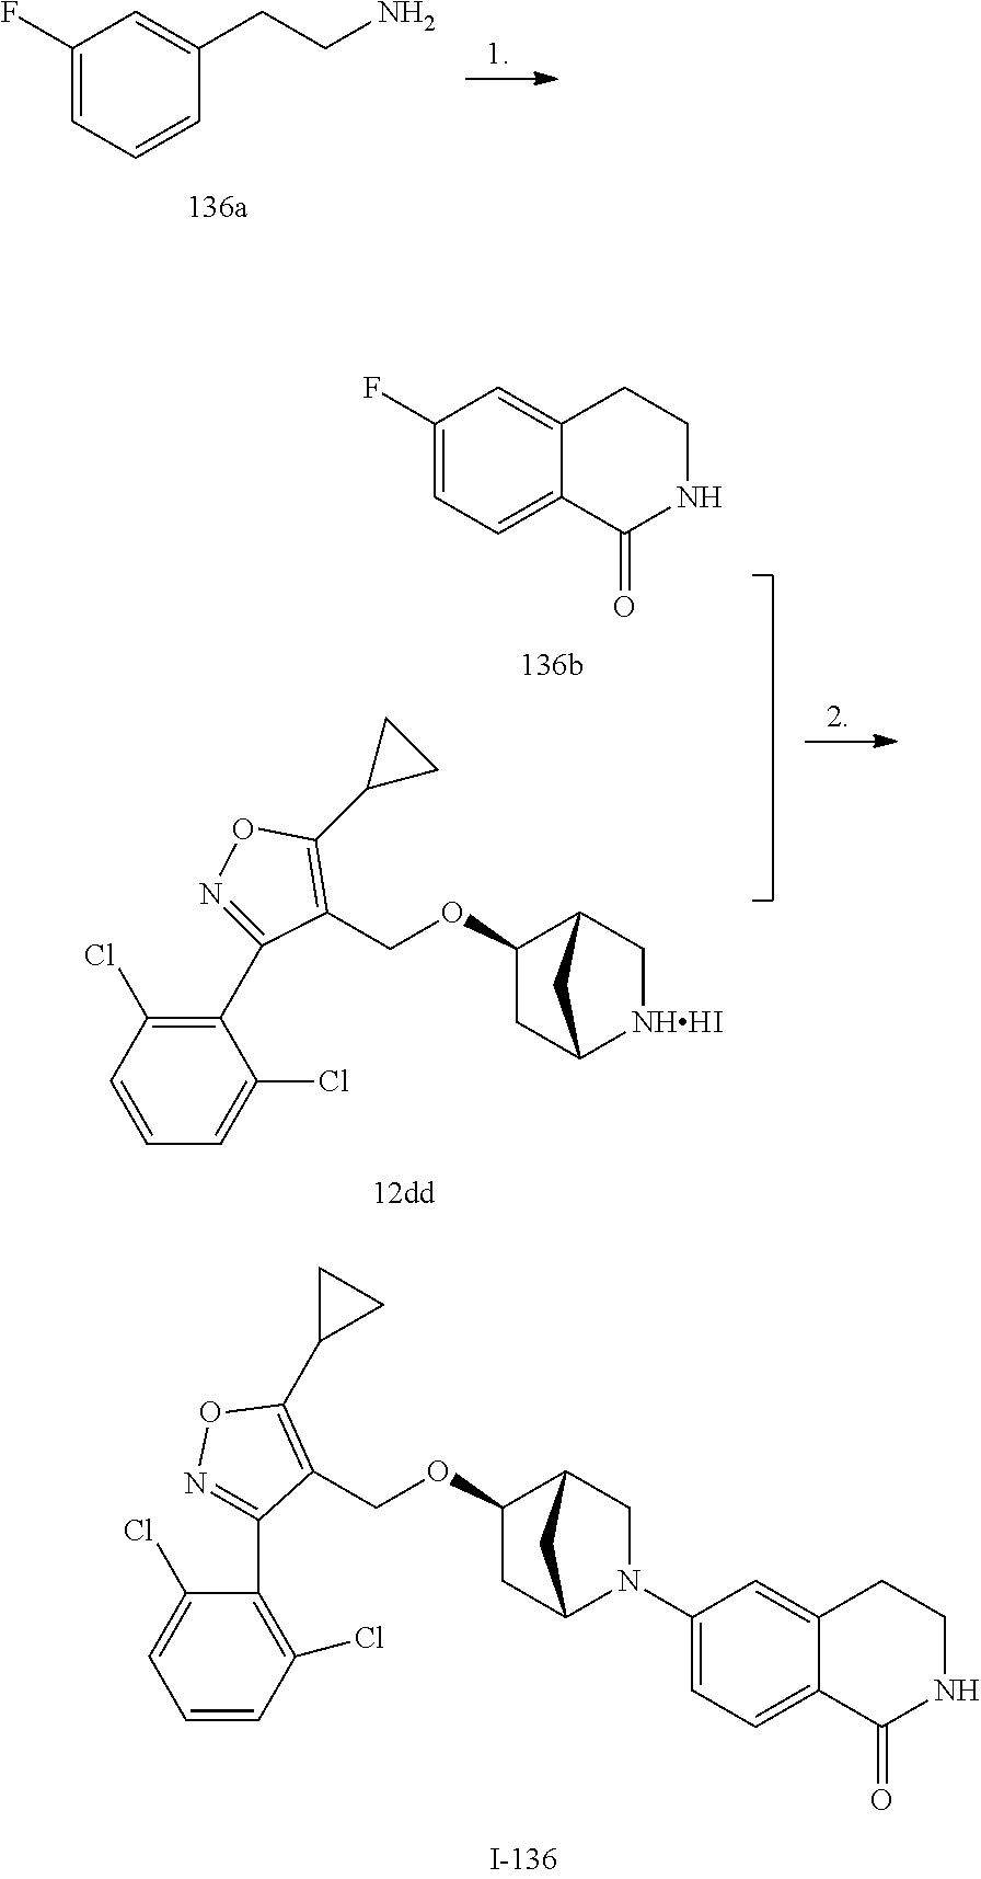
FC1=CC=CC(CCN)=C1.O(C1CC2N(C3=CC=C4C(=C3)CCNC4=O)CC1C2)CC1=C(C2CC2)ON=C1C1=C(Cl)C=CC=C1Cl.FC1=CC=C2C(=C1)CCNC2=O.C1(Cl)=C(C2=NOC(C3CC3)=C2COC2CC3[NHHI]CC2C3)C(Cl)=CC=C1
